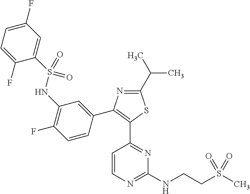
N1=C(C(C)C)SC(C2=NC(NCCS(C)(=O)=O)=NC=C2)=C1C1=CC(NS(C2=CC(F)=CC=C2F)(=O)=O)=C(F)C=C1
